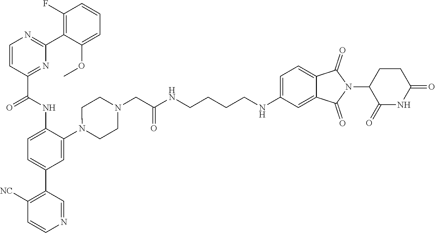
C1=CC(C(NC2=CC=C(C3=C([NC])C=CN=C3)C=C2N2CCN(CC(NCCCCNC3=CC=C4C(=C3)C(=O)N(C3C(=O)NC(=O)CC3)C4=O)=O)CC2)=O)=NC(C2=C(F)C=CC=C2OC)=N1
